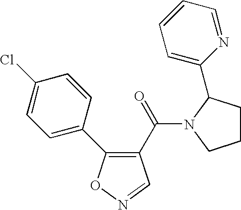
C1(C(=O)N2C(C3=CC=CC=N3)CCC2)=C(C2=CC=C(Cl)C=C2)ON=C1
